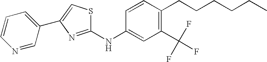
S1C(NC2=CC(C(F)(F)F)=C(CCCCCC)C=C2)=NC(C2=CC=CN=C2)=C1
